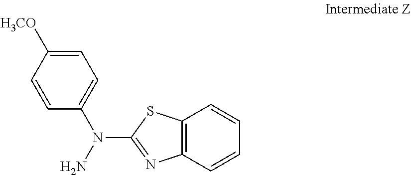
C12=C(C=CC=C1)N=C(N(N)C1=CC=C([H3CO])C=C1)S2
